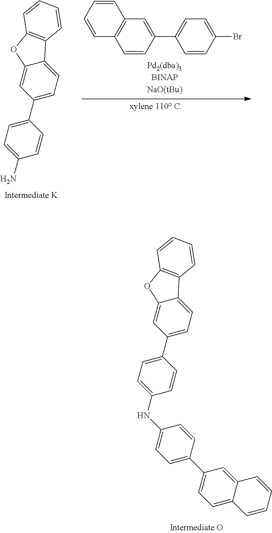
C1(N)=CC=C(C2=CC=C3C(=C2)OC2=C3C=CC=C2)C=C1.C1=CC=CC2=C1C=CC(C1=CC=C(Br)C=C1)=C2.C1(NC2=CC=C(C3=CC=C4C(=C3)C=CC=C4)C=C2)=CC=C(C2=CC=C3C(=C2)OC2=C3C=CC=C2)C=C1
